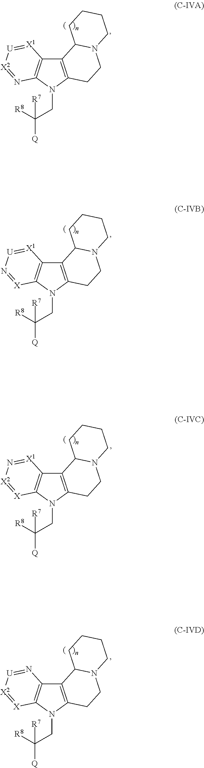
C12=C(N(CC([R8])([R7])[Q])C3=C1[X1]=[U][X2]=N3)CCN1C2CCCC1.C12=C(N(CC([R8])([R7])[Q])C3=C1[X1]=[U]N=[X]3)CCN1C2CCCC1.C12=C(N(CC([R8])([R7])[Q])C3=C1[X1]=N[X2]=[X]3)CCN1C2CCCC1.C12=C(N(CC([R8])([R7])[Q])C3=C1N=[U][X2]=[X]3)CCN1C2CCCC1
